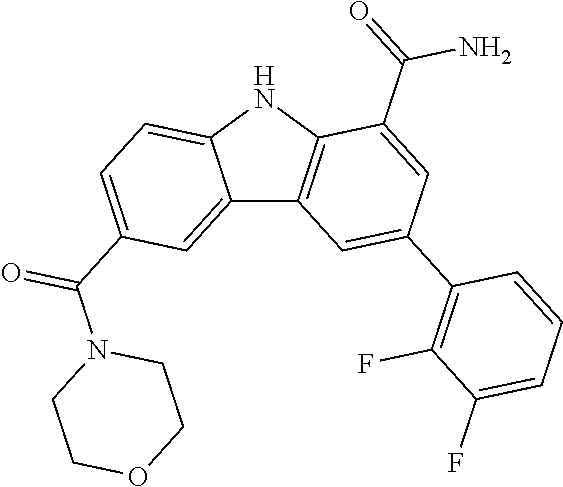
C12=CC(C(N3CCOCC3)=O)=CC=C1NC1=C2C=C(C2=C(F)C(F)=CC=C2)C=C1C(=O)N
